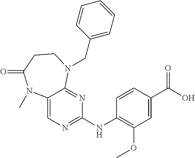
N(C1=C(OC)C=C(C(O)=O)C=C1)C1=NC=C2C(=N1)N(CC1=CC=CC=C1)CCC(=O)N2C
